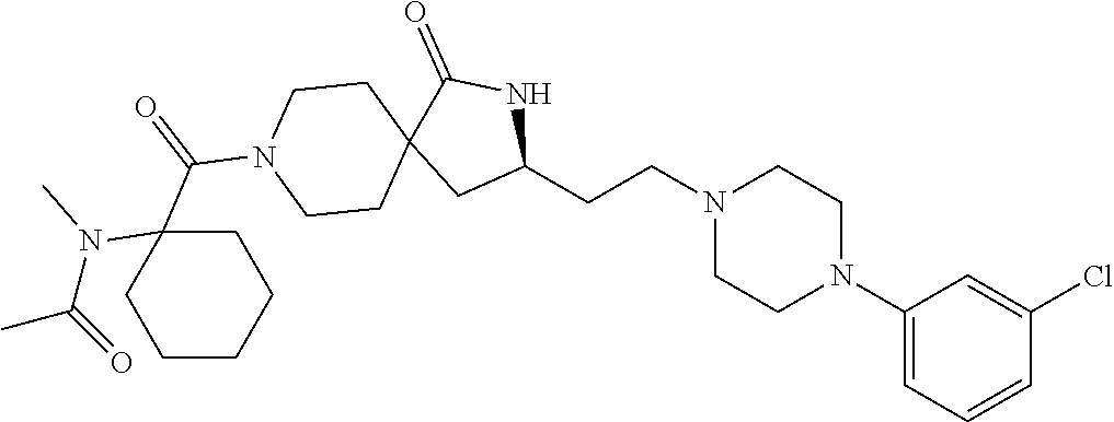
C1(N2CCN(CCC3NC(=O)C4(C3)CCN(C(=O)C3(N(C(C)=O)C)CCCCC3)CC4)CC2)=CC=CC(Cl)=C1
